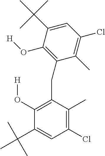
C1=C(C(C)(C)C)C(O[H])=C(CC2=C(O[H])C(C(C)(C)C)=CC(Cl)=C2C)C(C)=C1Cl
